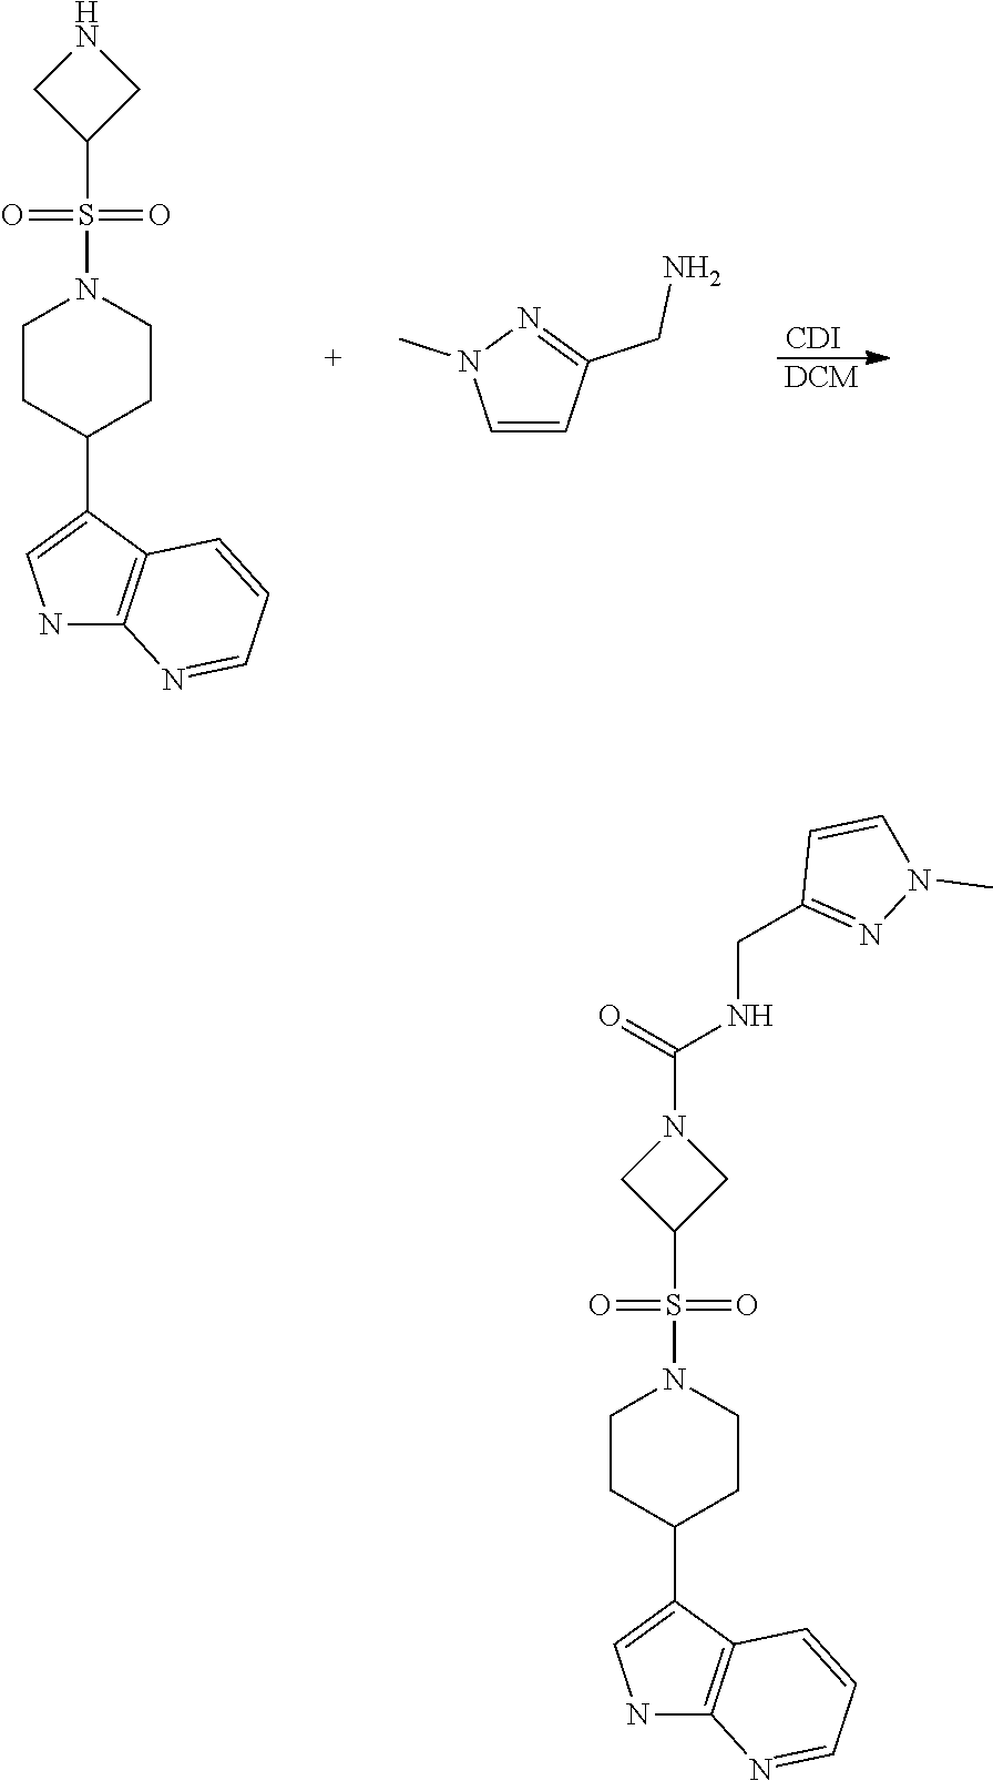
[CDI].[DCM].C1CC(C2=CNC3=C2C=CC=N3)CCN1S(C1CNC1)(=O)=O.C1=CC(CN)=NN1C.C1CC(C2=CNC3=C2C=CC=N3)CCN1S(C1CN(C(NCC2=NN(C)C=C2)=O)C1)(=O)=O
